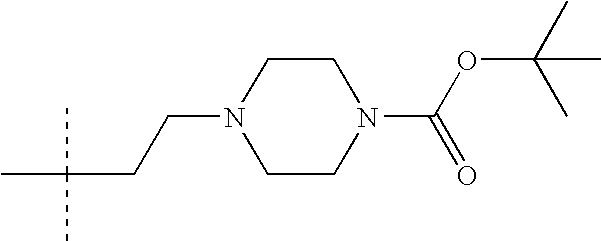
CC(CCN1CCN(C(OC(C)(C)C)=O)CC1)(C)C
